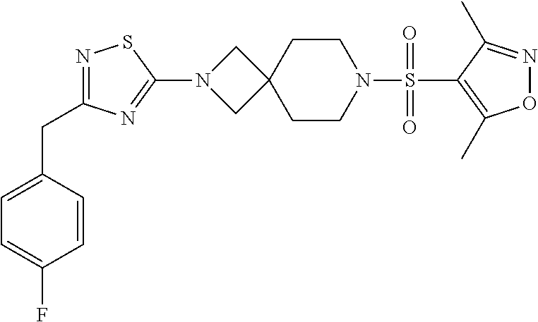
C1(S(N2CCC3(CC2)CN(C2=NC(CC4=CC=C(F)C=C4)=NS2)C3)(=O)=O)=C(C)ON=C1C
